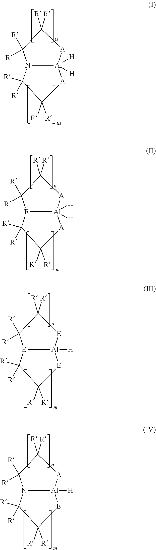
N12[Al]([H])([H])([A]C([R])([R])C1([R])[R])[A]C([R])([R])C2([R])[R].[E]12[Al]([H])([H])([A]C([R])([R])C1([R])[R])[A]C([R])([R])C2([R])[R].[E]12[Al]([H])([E]C([R])([R])C1([R])[R])[E]C([R])([R])C2([R])[R].N12[Al]([H])([A]C([R])([R])C1([R])[R])[E]C([R])([R])C2([R])[R]
